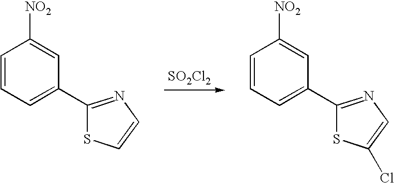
C1=CC=C(C2=NC=CS2)C=C1[NO2].[SO2Cl2].C1=CC=C(C2=NC=C(Cl)S2)C=C1[NO2]
